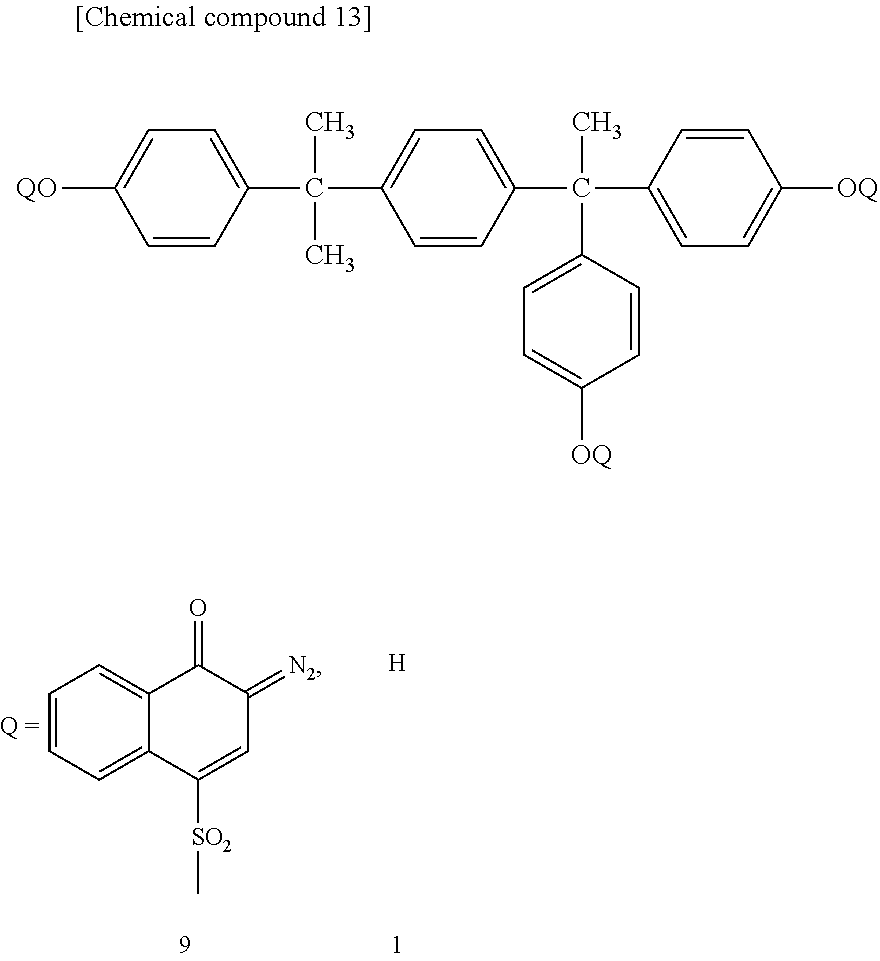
C1=CC=C2C(=C1)C(=O)C(=[N2])C=C2[SO2]C.[H].C1=CC(C(C)(C)C2=CC=C(C(C)(C3=CC=C([OQ])C=C3)C3=CC=C([OQ])C=C3)C=C2)=CC=C1[QO]
